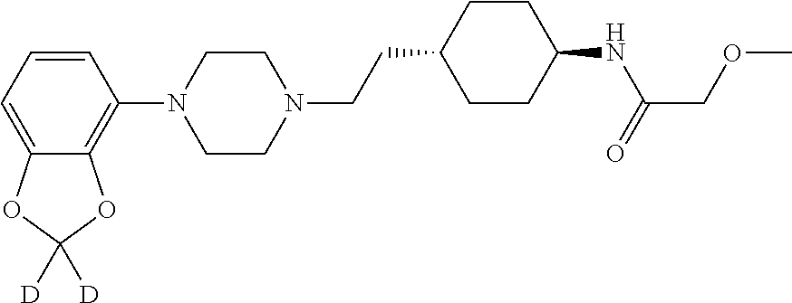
C1=CC=C2C(=C1N1CCN(CCC3CCC(NC(COC)=O)CC3)CC1)OC([D])([D])O2
